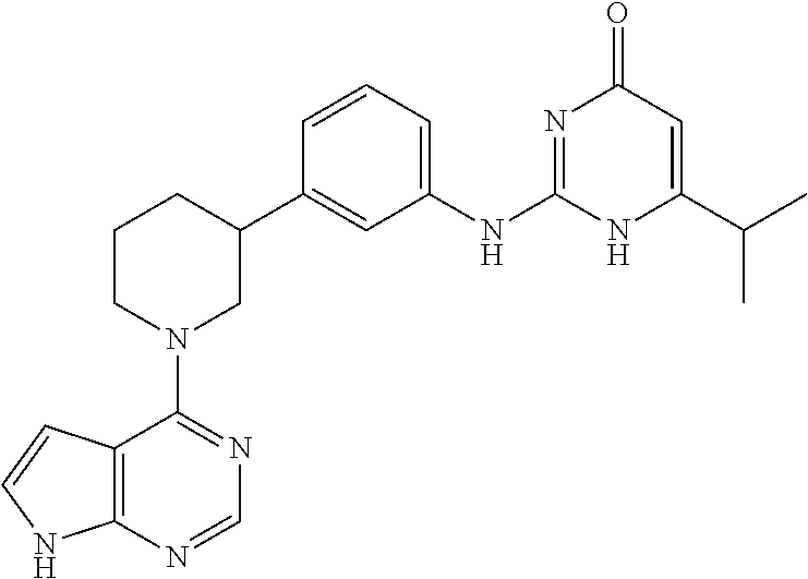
C12=C(N=CN=C1N1CC(C3=CC(NC4=NC(=O)C=C(C(C)C)N4)=CC=C3)CCC1)NC=C2
